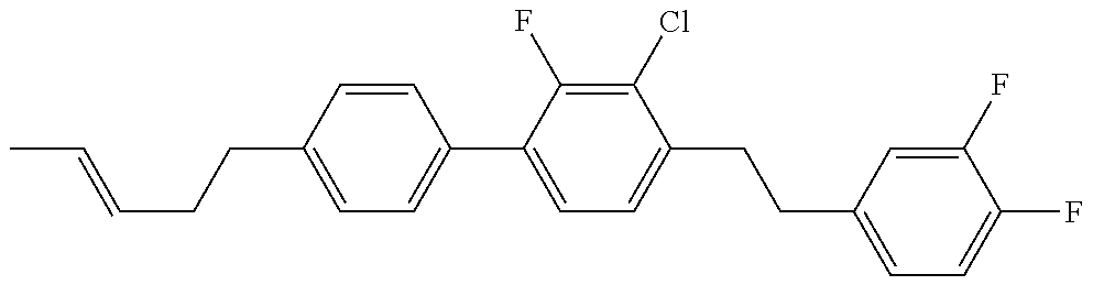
C1=C(CCC=CC)C=CC(C2=CC=C(CCC3=CC=C(F)C(F)=C3)C(Cl)=C2F)=C1
